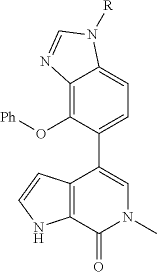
C12=C(O[Ph])C(C3=CN(C)C(=O)C4=C3C=CN4)=CC=C1N([R])C=N2
